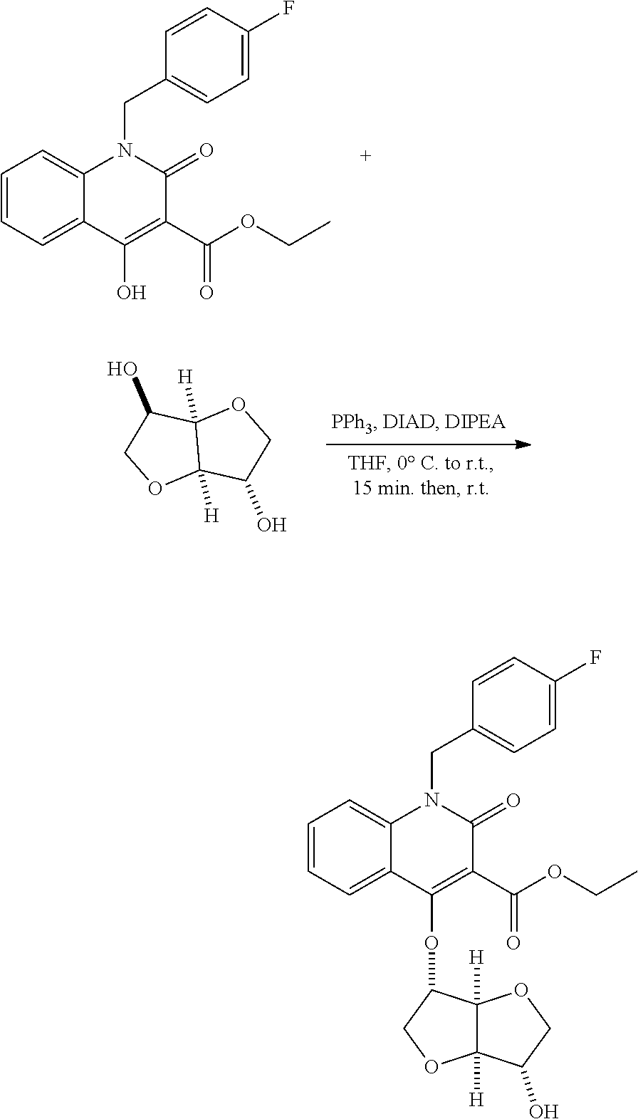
C1=CC=C2C(=C1)N(CC1=CC=C(F)C=C1)C(=O)C(C(OCC)=O)=C2O.C12([H])C([H])(C(O)CO1)OCC2O.C1=CC=C2C(=C1)N(CC1=CC=C(F)C=C1)C(=O)C(C(OCC)=O)=C2OC1C2([H])C([H])(OC1)C(O)CO2
